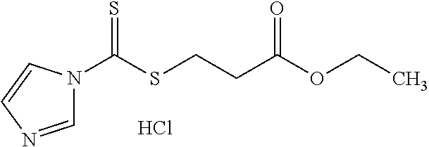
C1=NC=CN1C(SCCC(OCC)=O)=S.Cl
